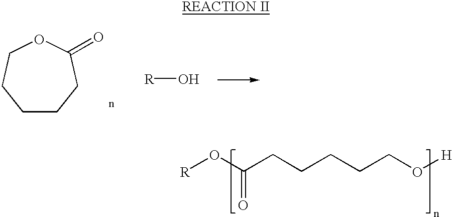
C1CCC(=O)OCC1.[R]O.[R]OC(=O)CCCCCO[H]
